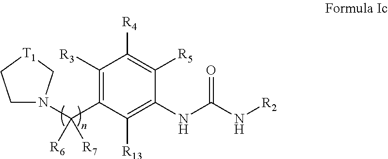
C1([R3])=C(C([R6])([R7])N2CC[T1]C2)C([R13])=C(NC(=O)N[R2])C([R5])=C1[R4]
